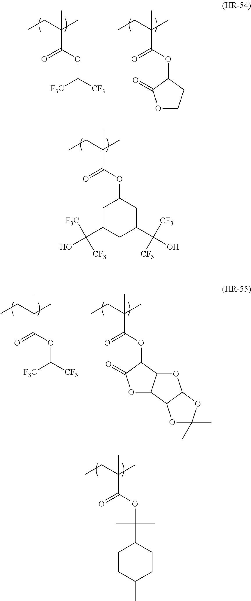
CCC(C)(C(OC1C(=O)OCC1)=O)C.CCC(C)(C(OC([F3C])[CF3])=O)C.CCC(C)(C(OC1C(=O)OC2C1OC1C2OC(C)(C)O1)=O)C.CCC(C)(C(OC([F3C])[CF3])=O)C.CCC(C)(C(OC1CC(C(O)([F3C])[CF3])CC(C(O)([CF3])[CF3])C1)=O)C.C(C(C)(C(OC(C)(C)C1CCC(C)CC1)=O)C)C
